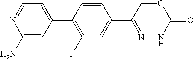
C1(C2=CC=NC(N)=C2)=C(F)C=C(C2=NNC(=O)OC2)C=C1
